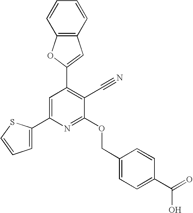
C1=C(C2=CC(C3=CC4=C(O3)C=CC=C4)=C(C#N)C(OCC3=CC=C(C(=O)O)C=C3)=N2)SC=C1
